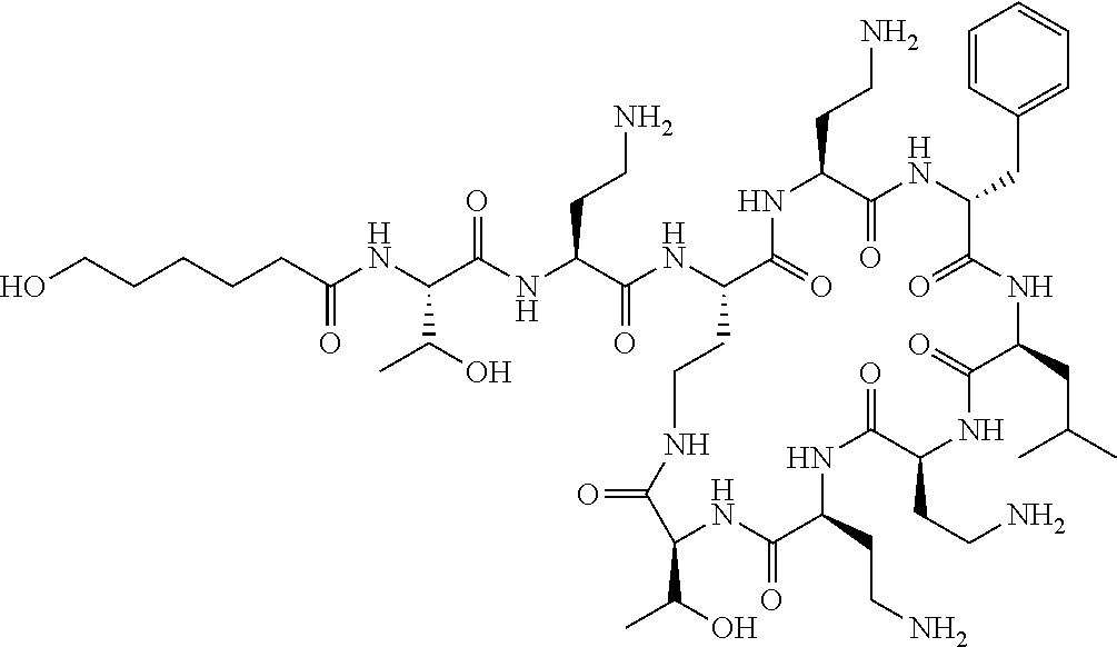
C(CCCC(NC(C(NC(C(NC1C(=O)NC(CCN)C(=O)NC(CC2=CC=CC=C2)C(=O)NC(CC(C)C)C(=O)NC(CCN)C(=O)NC(CCN)C(=O)NC(C(O)C)C(=O)NCC1)=O)CCN)=O)C(O)C)=O)CO
